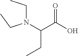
N(CC)(CC)C(C(O)=O)CC
